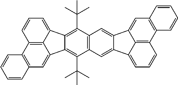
C12=C3C(=CC=C1)C1=C(C(C)(C)C)C4=C(C(C(C)(C)C)=C1C3=CC1=C2C=CC=C1)C=C1C(=C4)C2=CC3=C(C4=C2C1=CC=C4)C=CC=C3
